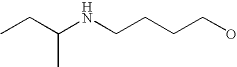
C(NCCCCO)(CC)C
